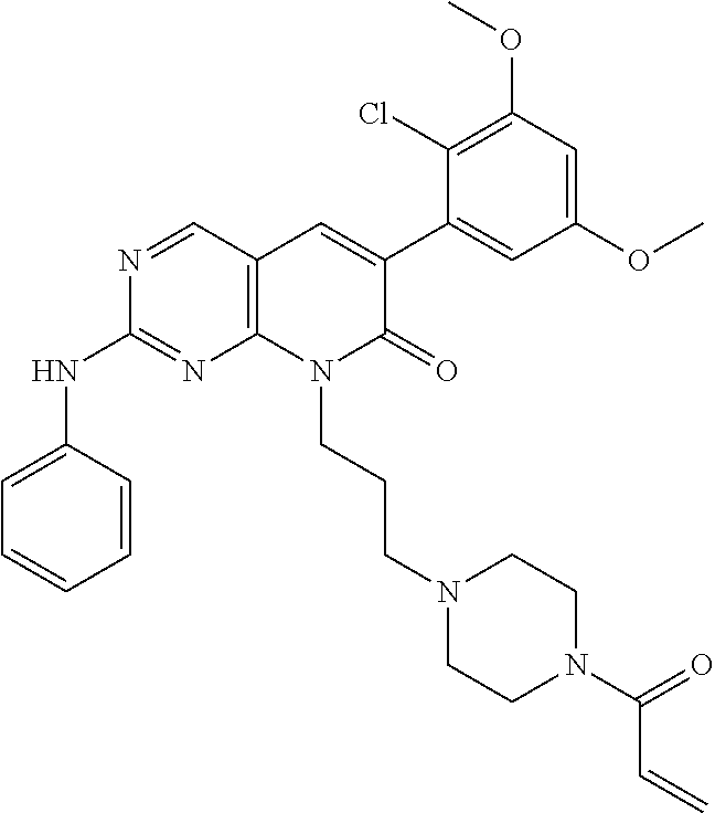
C1(NC2=CC=CC=C2)=NC2=C(C=C(C3=CC(OC)=CC(OC)=C3Cl)C(=O)N2CCCN2CCN(C(C=C)=O)CC2)C=N1
